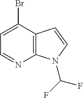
C1=C(Br)C2=C(N=C1)N(C(F)F)C=C2
